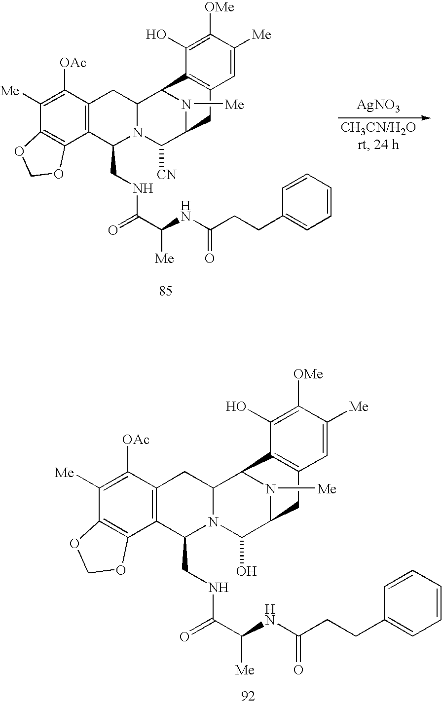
C1([Me])=C([OAc])C2=C(C3=C1OCO3)C(CNC(C(NC(CCC1=CC=CC=C1)=O)[Me])=O)N1C(C2)C2N([Me])C(C1[CN])CC1=C2C(O)=C([OMe])C([Me])=C1.[AgNO3].C1([Me])=C([OAc])C2=C(C3=C1OCO3)C(CNC(C(NC(CCC1=CC=CC=C1)=O)[Me])=O)N1C(C2)C2N([Me])C(C1O)CC1=C2C(O)=C([OMe])C([Me])=C1
